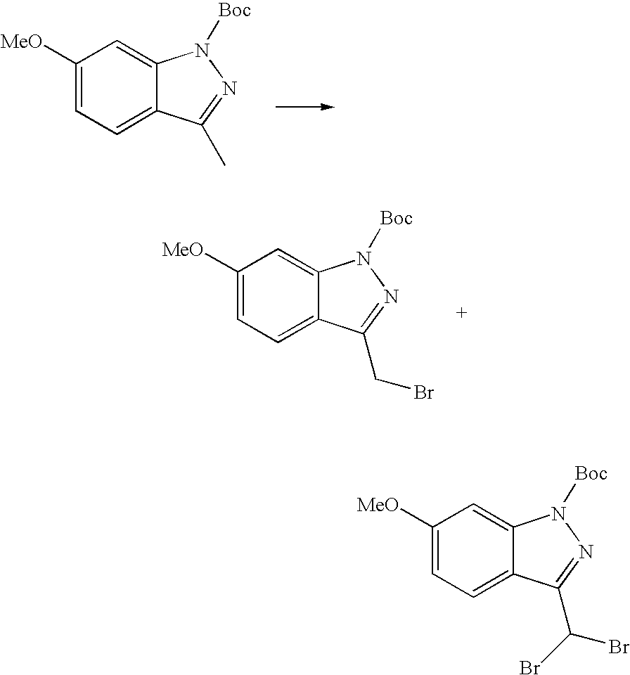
C1([MeO])=CC=C2C(=C1)N([Boc])N=C2C.C1([MeO])=CC=C2C(=C1)N([Boc])N=C2CBr.C1([MeO])=CC=C2C(=C1)N([Boc])N=C2C(Br)Br
